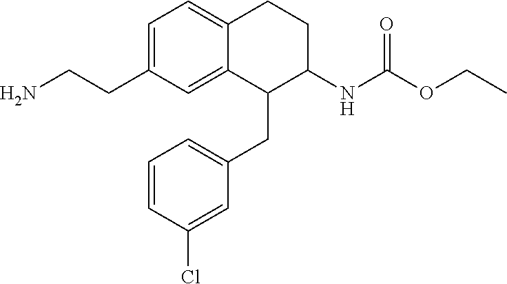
C1=C(CCN)C=C2C(=C1)CCC(NC(=O)OCC)C2CC1=CC=CC(Cl)=C1
